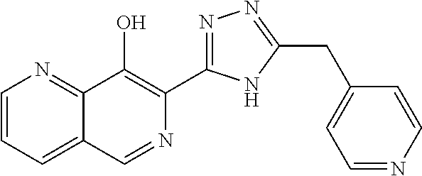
C1=CC=C2C(=N1)C(O)=C(C1=NN=C(CC3=CC=NC=C3)N1)N=C2
